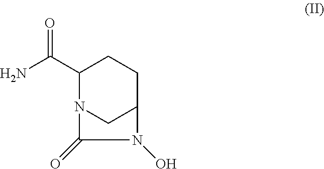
C1(C(N)=O)N2CC(CC1)N(O)C2=O
